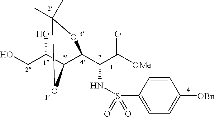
N(C(C([OMe])=O)C1C(C(O)CO)OC(C)(C)O1)S(C1=CC=C([OBn])C=C1)(=O)=O
